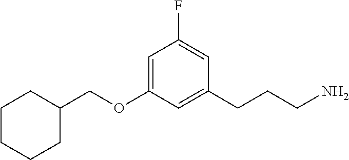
C(OC1=CC(F)=CC(CCCN)=C1)C1CCCCC1
